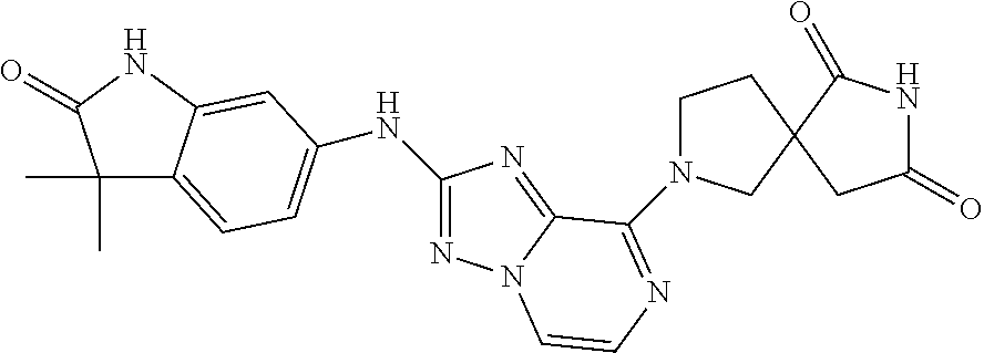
C1(C)(C)C2=CC=C(NC3=NN4C(=N3)C(N3CCC5(C3)CC(=O)NC5=O)=NC=C4)C=C2NC1=O
